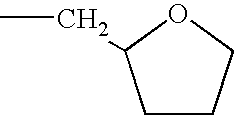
C1CCOC1CC
